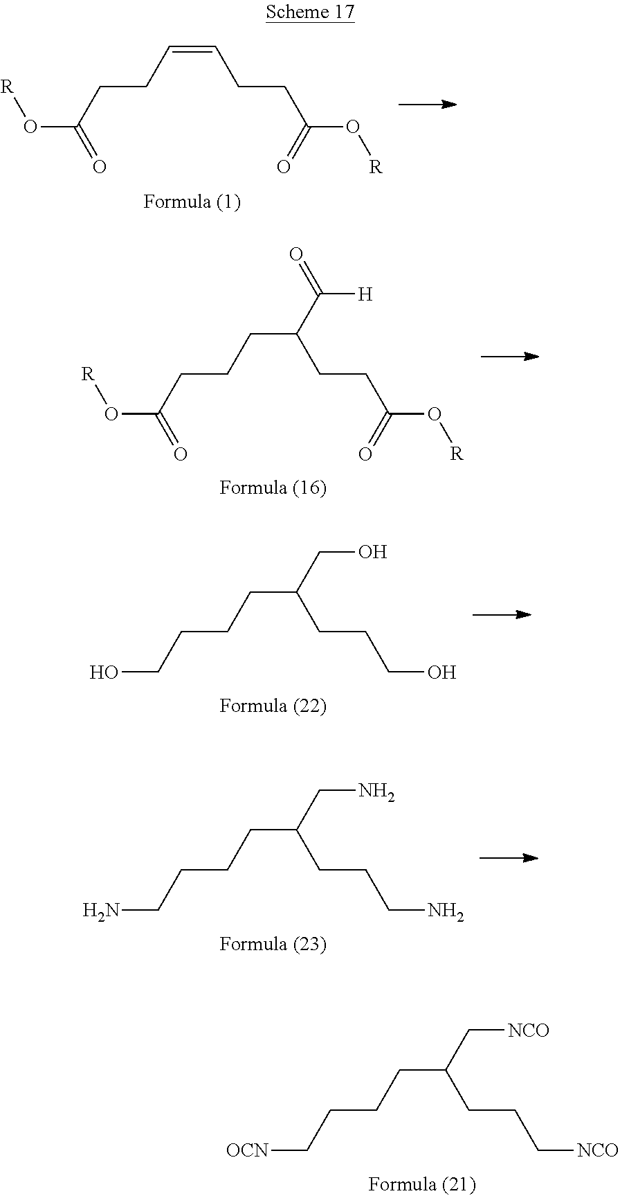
O(C(CCC=CCCC(O[R])=O)=O)[R].O(C(CCCC(CCC(O[R])=O)C(=O)[H])=O)[R].OCCCCC(CCCO)CO.NCCCCC(CCCN)CN.[OCN]CCCCC(CCC[NCO])C[NCO]
